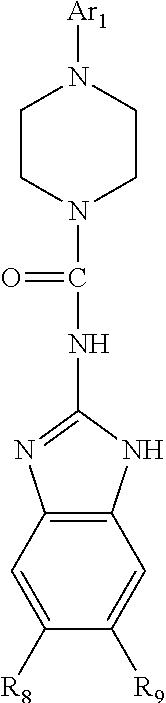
C12=C(C=C([R8])C([R9])=C1)N=C(NC(N1CCN([Ar1])CC1)=O)N2
